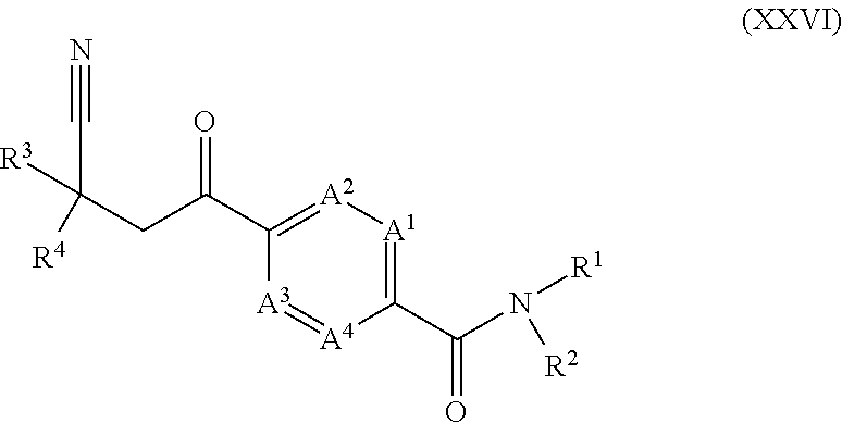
C1(C(=O)N([R1])[R2])=[A1][A2]=C(C(=O)CC([R4])(C#N)[R3])[A3]=[A4]1
